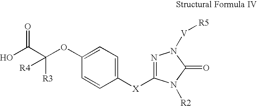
C1=C(OC(C(O)=O)([R3])[R4])C=CC([X]C2=NN([V][R5])C(=O)N2[R2])=C1
